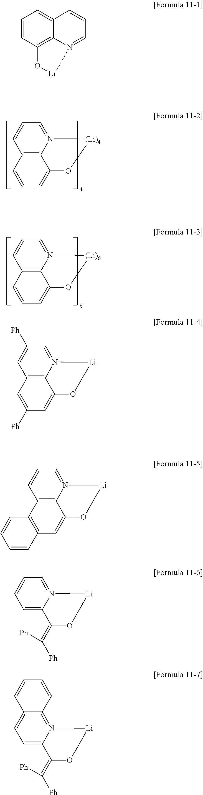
C12=C3N(=CC=C1)[(Li)4]OC3=CC=C2.C12=C3N(=CC=C1)[(Li)6]OC3=CC=C2.C1=CC2=C3C(=C1)C=CC=N3[Li]O2.C12=C3N(=CC([Ph])=C1)[Li]OC3=CC([Ph])=C2.C12=C3N(=CC=C1)[Li]OC3=CC1=C2C=CC=C1.C1=C2N(=CC=C1)[Li]OC2=C([Ph])[Ph].C1=C2N(=C3C(=C1)C=CC=C3)[Li]OC2=C([Ph])[Ph]
